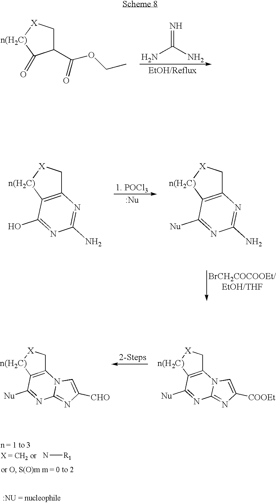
C1C(C(OCC)=O)C(=O)[n(H2C)][X]1.N=C(N)N.C1C2=C([n(H2C)][X]1)C(O)=NC(N)=N2.C1C2=C([n(H2C)][X]1)C([Nu])=NC(N)=N2.C1C2=C([n(H2C)][X]1)C([Nu])=NC1=NC([COOEt])=CN21.C1C2=C([n(H2C)][X]1)C([Nu])=NC1=NC([CHO])=CN21.N[R1]
